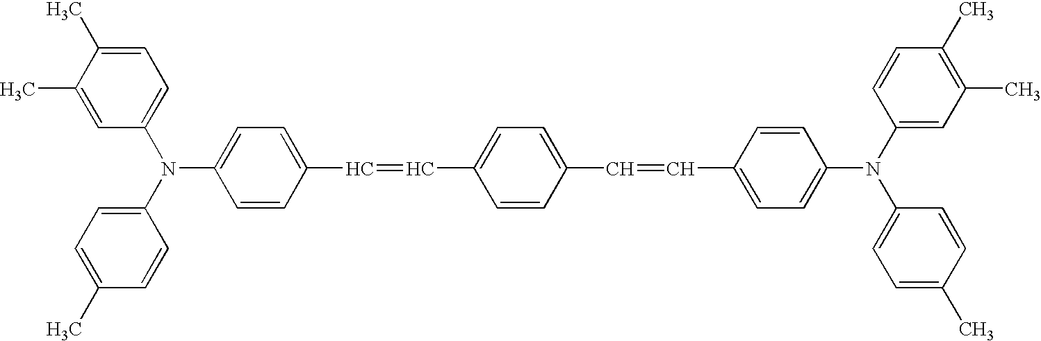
C1=CC(C=CC2=CC=C(C=CC3=CC=C(N(C4=CC(C)=C(C)C=C4)C4=CC=C(C)C=C4)C=C3)C=C2)=CC=C1N(C1=CC=C(C)C=C1)C1=CC=C(C)C(C)=C1
